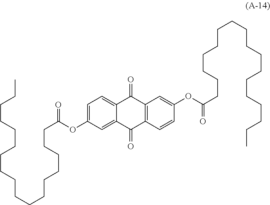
C1=C(OC(CCCCCCCCCCCCCCCCC)=O)C=C2C(=C1)C(=O)C1=C(C2=O)C=CC(OC(CCCCCCCCCCCCCCCCC)=O)=C1
